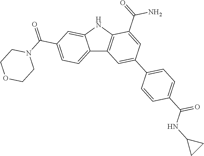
C12=CC=C(C(=O)N3CCOCC3)C=C1NC1=C2C=C(C2=CC=C(C(NC3CC3)=O)C=C2)C=C1C(=O)N
